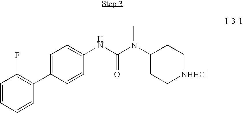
C1=CC=CC(C2=CC=C(NC(=O)N(C3CC[NHHCl]CC3)C)C=C2)=C1F
